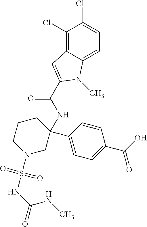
N1(S(=O)(=O)NC(NC)=O)CC(C2=CC=C(C(O)=O)C=C2)(NC(=O)C2=CC3=C(Cl)C(Cl)=CC=C3N2C)CCC1
